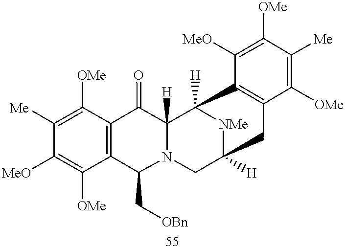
C12=C(C([OMe])=C([Me])C([MeO])=C1[OMe])C(=O)C1([H])N(C2C[OBn])CC2([H])[NMe]C1([H])C1=C(C([OMe])=C([Me])C([OMe])=C1[MeO])C2
